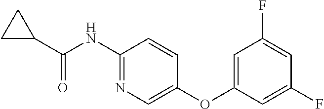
C1(C(NC2=NC=C(OC3=CC(F)=CC(F)=C3)C=C2)=O)CC1
